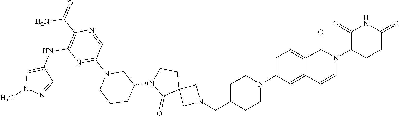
N1(CC2CCN(C3=CC=C4C(=C3)C=CN(C3CCC(=O)NC3=O)C4=O)CC2)CC2(C1)CCN(C1CN(C3=NC(NC4=CN(C)N=C4)=C(C(=O)N)N=C3)CCC1)C2=O
